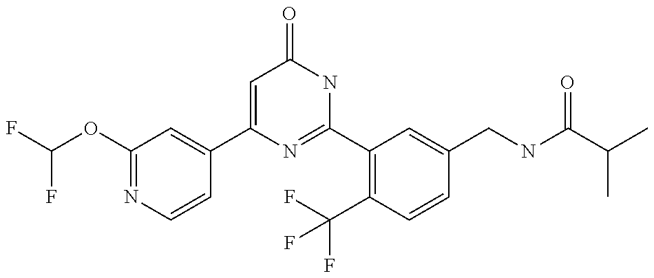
C1(C2=CC(OC(F)F)=NC=C2)=CC(=O)NC(C2=C(C(F)(F)F)C=CC(CNC(C(C)C)=O)=C2)=N1
